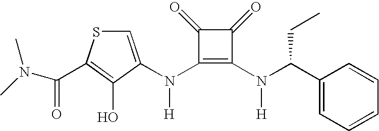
N(C1=C(N(C(C2=CC=CC=C2)CC)[H])C(=O)C1=O)([H])C1=CSC(C(N(C)C)=O)=C1O
